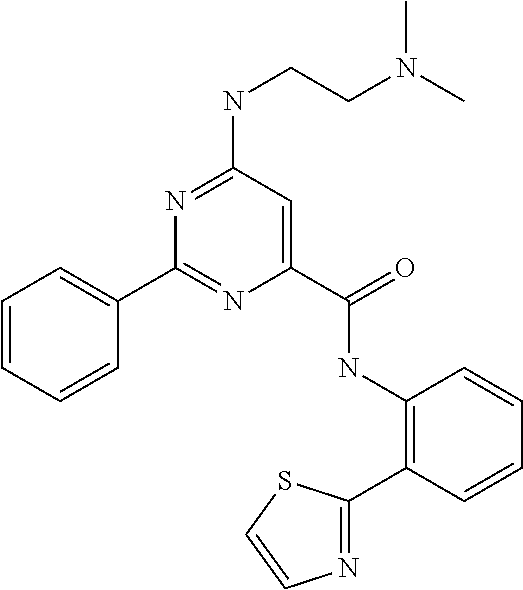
C1=CC=CC(C2=NC(C(NC3=C(C4=NC=CS4)C=CC=C3)=O)=CC(NCCN(C)C)=N2)=C1
